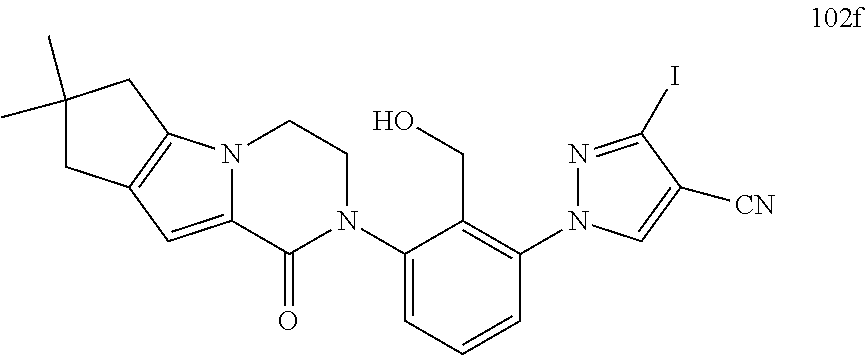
C12=CC3=C(N1CCN(C1=CC=CC(N4N=C(I)C([CN])=C4)=C1CO)C2=O)CC(C)(C)C3
